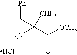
C(C([OCH3])=O)(C[Ph])([CHF2])N.Cl
